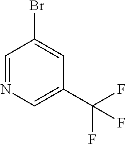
BrC1=CC(C(F)(F)F)=CN=C1
